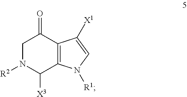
C1N([R2])C([X3])C2=C(C1=O)C([X1])=CN2[R1]
